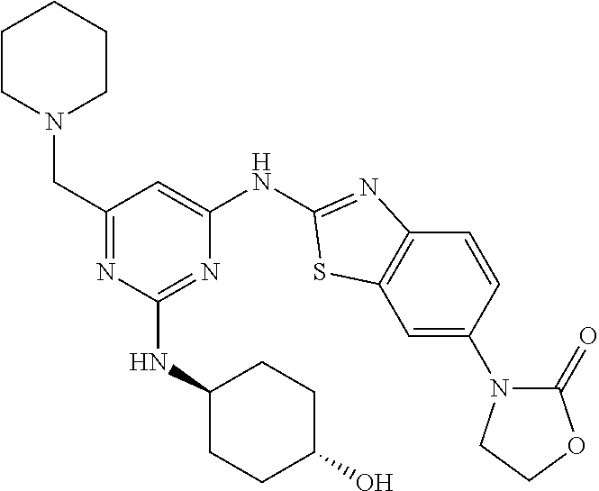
C1CN(CC2=NC(NC3CCC(O)CC3)=NC(NC3=NC4=C(C=C(N5C(=O)OCC5)C=C4)S3)=C2)CCC1
